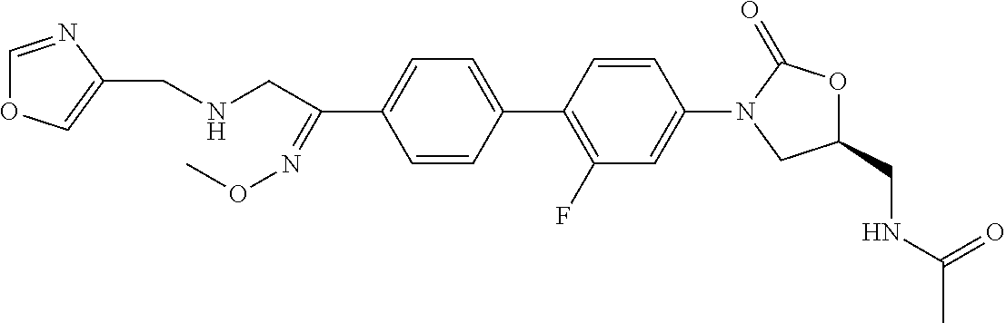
C1(N2CC(CNC(C)=O)OC2=O)=CC(F)=C(C2=CC=C(C(CNCC3=COC=N3)=NOC)C=C2)C=C1
